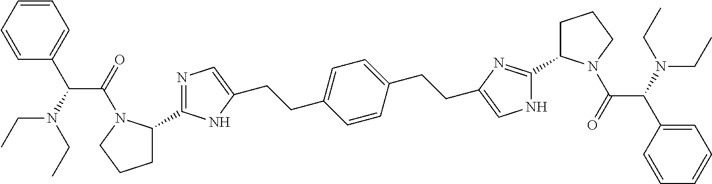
C1=CC=CC(C(C(=O)N2C(C3=NC=C(CCC4=CC=C(CCC5=CNC(C6CCCN6C(=O)C(N(CC)CC)C6=CC=CC=C6)=N5)C=C4)N3)CCC2)N(CC)CC)=C1
